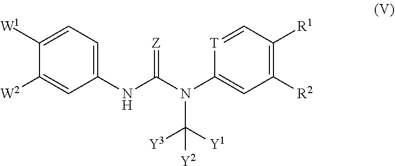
N(C1=CC=C([W1])C([W2])=C1)C(=[Z])N(C1=CC([R2])=C([R1])C=[T]1)C([Y1])([Y3])[Y2]
